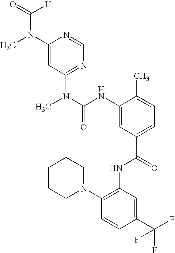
C1(N(C)C(=O)[H])=CC(N(C)C(NC2=CC(C(NC3=C(N4CCCCC4)C=CC(C(F)(F)F)=C3)=O)=CC=C2C)=O)=NC=N1
